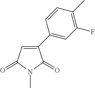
C1=C(C2=CC(F)=C(C)C=C2)C(=O)N(C)C1=O
